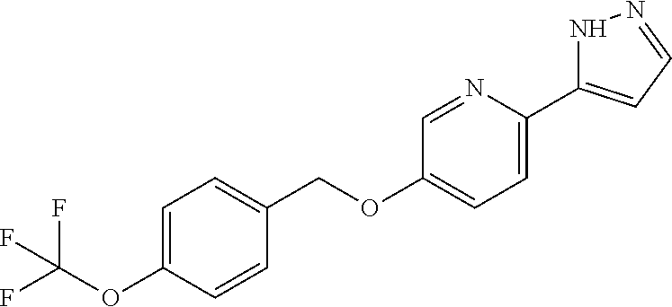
C1=C(OC(F)(F)F)C=CC(COC2=CC=C(C3=CC=NN3)N=C2)=C1
